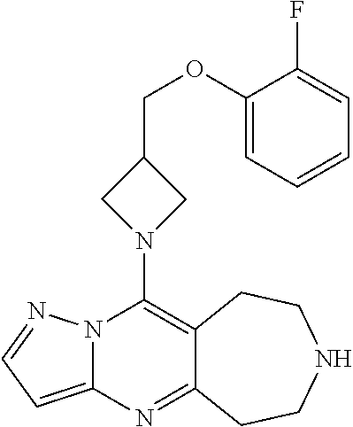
N12C(=CC=N1)N=C1C(=C2N2CC(COC3=CC=CC=C3F)C2)CCNCC1
